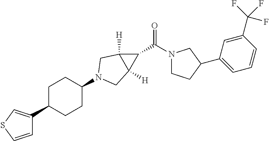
C1C(C2=CSC=C2)CCC(N2CC3([H])C(C(N4CCC(C5=CC=CC(C(F)(F)F)=C5)C4)=O)C3([H])C2)C1
